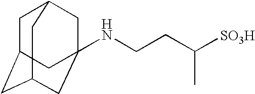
N(CCC([SO3H])C)C12CC3CC(CC(C1)C3)C2
